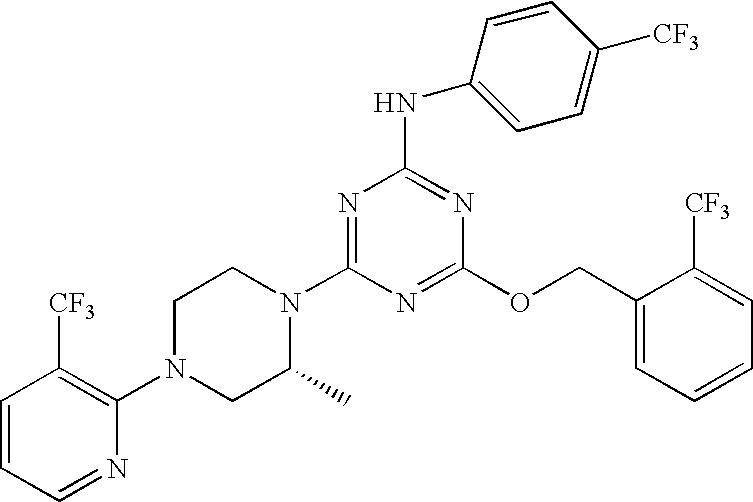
C1=CC=NC(N2CC(C)N(C3=NC(NC4=CC=C([CF3])C=C4)=NC(OCC4=CC=CC=C4[CF3])=N3)CC2)=C1[CF3]
